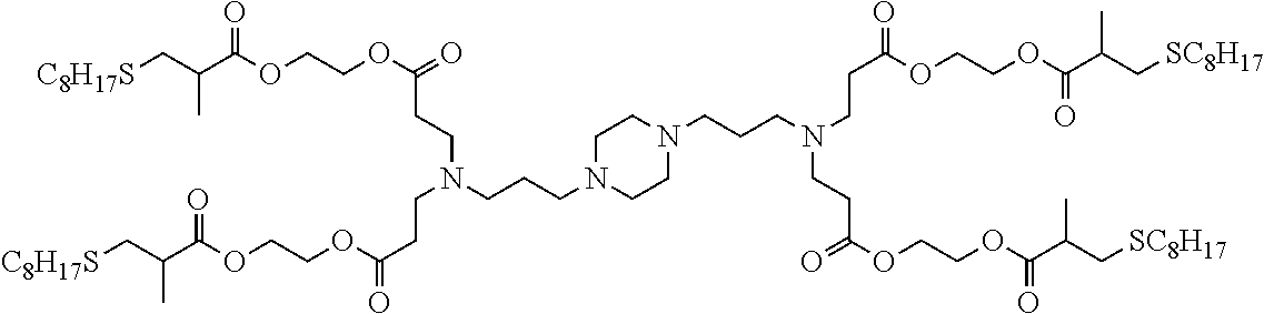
C(CN1CCN(CCCN(CCC(OCCOC(C(C[C8H17S])C)=O)=O)CCC(OCCOC(C(C[C8H17S])C)=O)=O)CC1)CN(CCC(=O)OCCOC(C(C[SC8H17])C)=O)CCC(OCCOC(C(C[SC8H17])C)=O)=O
